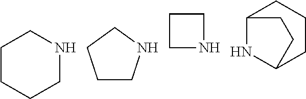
C1CCCNC1.C1CNCC1.C1CNC1.C12NC(CCC1)CC2
